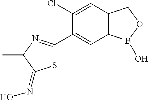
S1C(C2=CC3=C(C=C2Cl)COB3O)=NC(C)C1=NO
